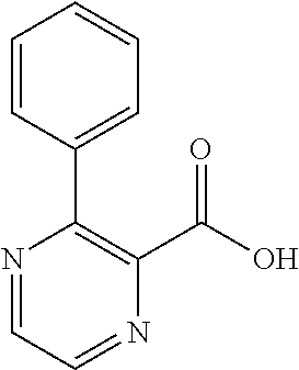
C1(C(O)=O)=C(C2=CC=CC=C2)N=CC=N1
